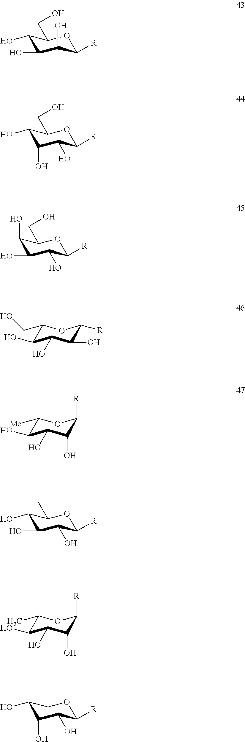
C1(O)C(O)C(O)C([R])OC1CO.C1(O)C(O)C(O)C([R])OC1CO.C1(O)C(O)C(O)C([R])OC1CO.C1(CO)C(O)C(O)C(O)C([R])O1.C1([Me])C(O)C(O)C(O)C([R])O1.C1(O)C(O)C(O)C([R])OC1C.C1(C)C(O)C(O)C(O)C([R])O1.C1(O)C(O)C(O)C([R])OC1
